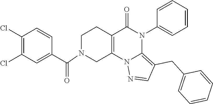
C1(Cl)=C(Cl)C=C(C(=O)N2CC3=C(CC2)C(=O)N(C2=CC=CC=C2)C2=C(CC4=CC=CC=C4)C=NN32)C=C1
